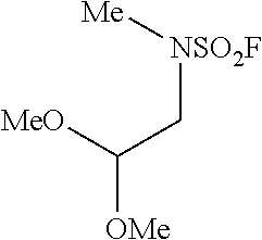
[NSO2F](CC([OMe])[MeO])[Me]
